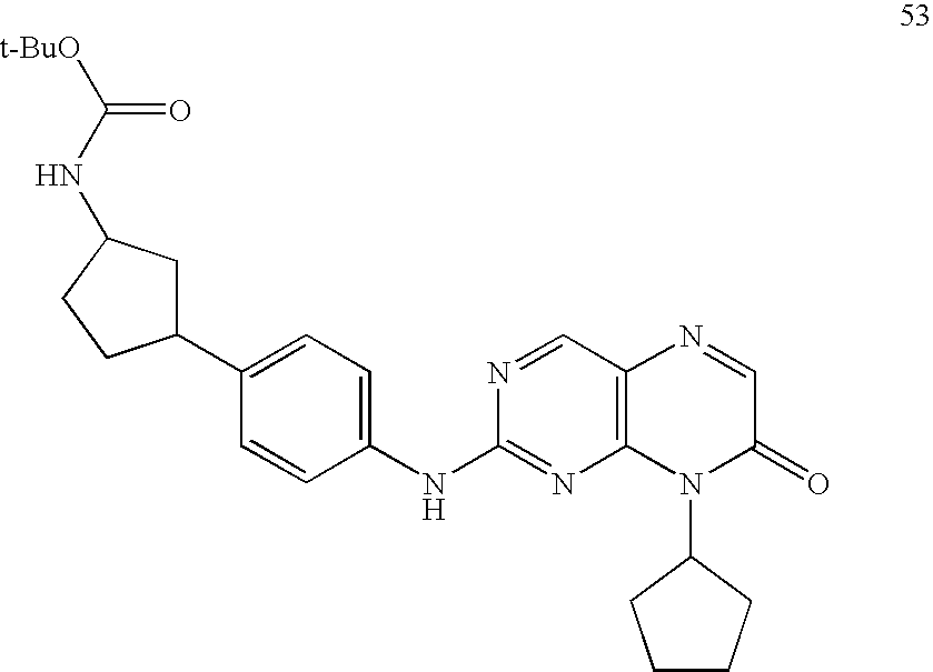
C1(NC2=CC=C(C3CC(NC([t-BuO])=O)CC3)C=C2)=NC2=C(C=N1)N=CC(=O)N2C1CCCC1
